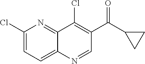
C1(Cl)=CC=C2C(=N1)C(Cl)=C(C(C1CC1)=O)C=N2
